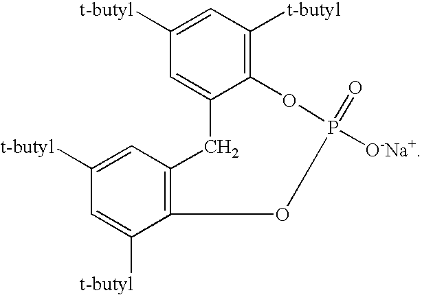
C12=C([t-butyl])C=C([t-butyl])C=C1CC1=C(C([t-butyl])=CC([t-butyl])=C1)OP([O-Na+])(=O)O2
